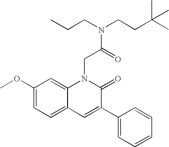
C1(OC)=CC=C2C(=C1)N(CC(N(CCC)CCC(C)(C)C)=O)C(=O)C(C1=CC=CC=C1)=C2
